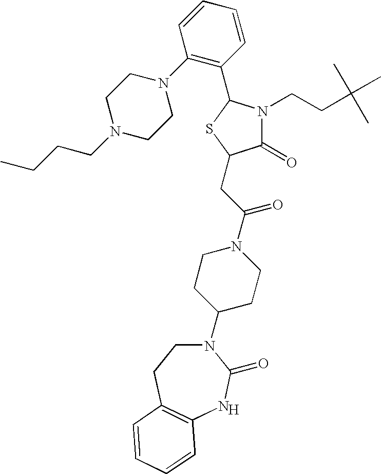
[H].N1(C2CCN(C(CC3C(=O)N(CCC(C)(C)C)C(C4=C(N5CCN(CCCC)CC5)C=CC=C4)S3)=O)CC2)CCC2=C(NC1=O)C=CC=C2
